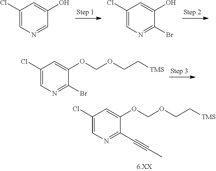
C1(Cl)=CN=CC(O)=C1.C1(Cl)=CN=C(Br)C(O)=C1.C1(Cl)=CN=C(Br)C(OCOCC[TMS])=C1.C1(Cl)=CN=C(C#CC)C(OCOCC[TMS])=C1
